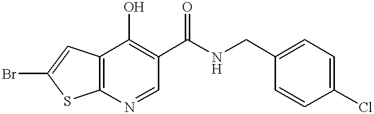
C12=C(N=CC(C(NCC3=CC=C(Cl)C=C3)=O)=C1O)SC(Br)=C2
